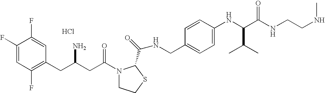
Cl.C1(F)=CC(F)=C(CC(CC(=O)N2CCSC2C(=O)NCC2=CC=C(NC(C(NCCNC)=O)C(C)C)C=C2)N)C=C1F
